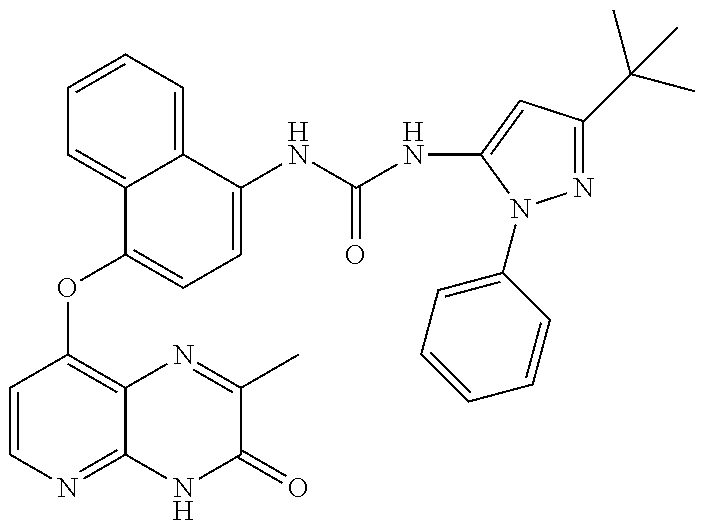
C1=CN=C2C(=C1OC1=CC=C(NC(=O)NC3=CC(C(C)(C)C)=NN3C3=CC=CC=C3)C3=CC=CC=C13)N=C(C)C(=O)N2
